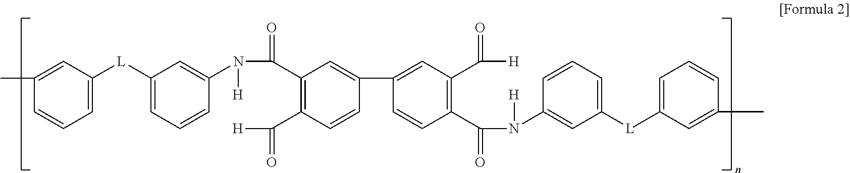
C1=CC(C(N([H])C2=CC([L]C3=CC=CC(C)=C3)=CC=C2)=O)=C(C([H])=O)C=C1C1=CC(C(N([H])C2=CC([L]C3=CC=CC(C)=C3)=CC=C2)=O)=C(C([H])=O)C=C1
